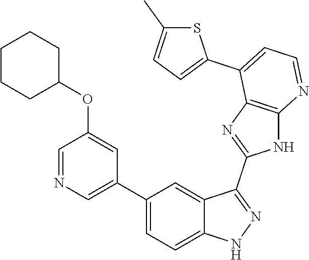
C1(C2=CC=C3C(=C2)C(C2=NC4=C(N2)N=CC=C4C2=CC=C(C)S2)=NN3)=CN=CC(OC2CCCCC2)=C1
